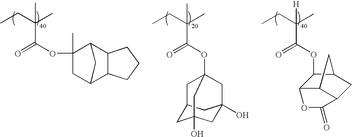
CCC(C)(C)C(OC1(C)CC2C3C(C1C2)CCC3)=O.CCC(C)(C)C(OC12CC3CC(O)(CC(O)(C3)C1)C2)=O.CCC(C)([H])C(OC1C2C3C(CC1C3)C(=O)O2)=O
